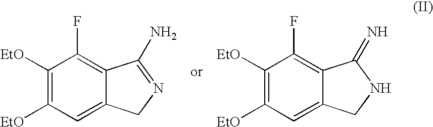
C1([EtO])=C([EtO])C=C2C(=C1F)C(N)=NC2.C1([EtO])=C([EtO])C=C2C(=C1F)C(=N)NC2
